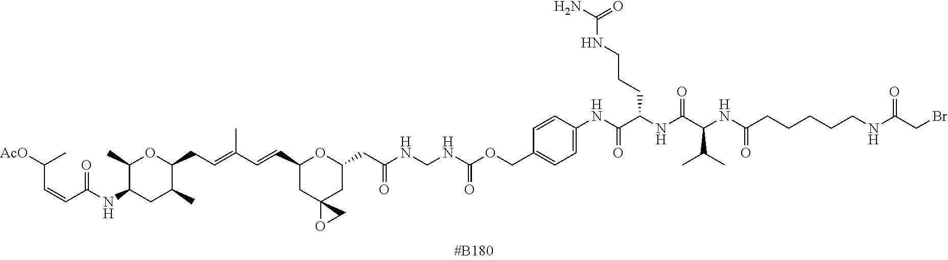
C1=C(NC(C(NC(C(NC(CCCCCNC(CBr)=O)=O)C(C)C)=O)CCCNC(N)=O)=O)C=CC(COC(NCNC(CC2CC3(CC(C=CC(=CCC4C(C)CC(NC(C=CC([AcO])C)=O)C(C)O4)C)O2)OC3)=O)=O)=C1
